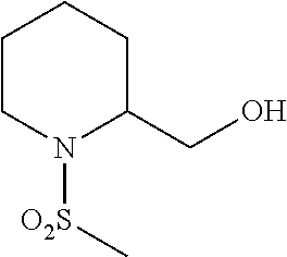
C1CN([O2S]C)C(CO)CC1
